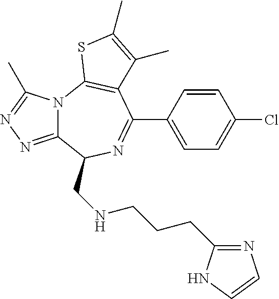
N12C(=NN=C1C)C(CNCCCC1=NC=CN1)N=C(C1=CC=C(Cl)C=C1)C1=C2SC(C)=C1C
